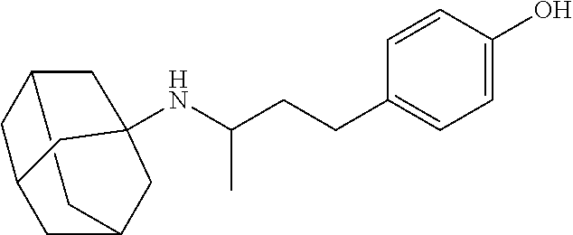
C12CC3CC(C1)CC(NC(CCC1=CC=C(O)C=C1)C)(C2)C3
